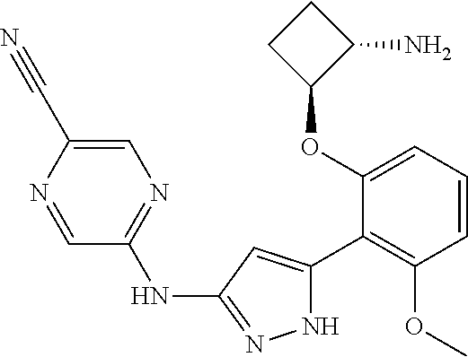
C1(OC2=CC=CC(OC)=C2C2=CC(NC3=NC=C(C#N)N=C3)=NN2)C(N)CC1
